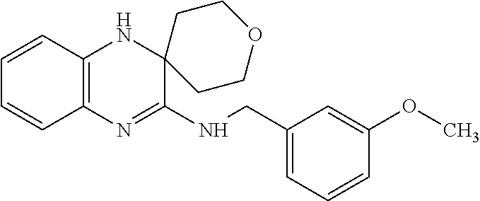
C1=CC2=C(C=C1)N=C(NCC1=CC=CC(OC)=C1)C1(N2)CCOCC1
